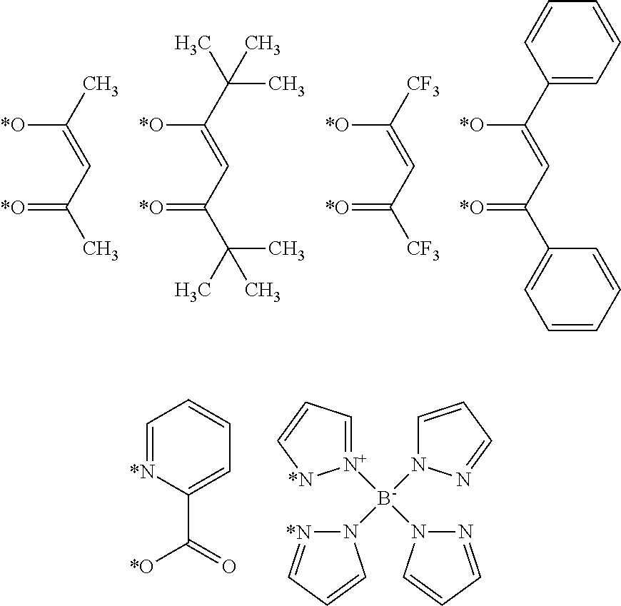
[*O]C(C)=CC(C)=[*O].[*O]C(C(C)(C)C)=CC(C(C)(C)C)=[*O].[*O]C([CF3])=CC([CF3])=[*O].[*O]C(C1=CC=CC=C1)=CC(C1=CC=CC=C1)=[*O].C1=[*N]C(C([*O])=O)=CC=C1.N1([B-]([N+]2=CC=C[*N]2)(N2[*N]=CC=C2)N2N=CC=C2)C=CC=N1
